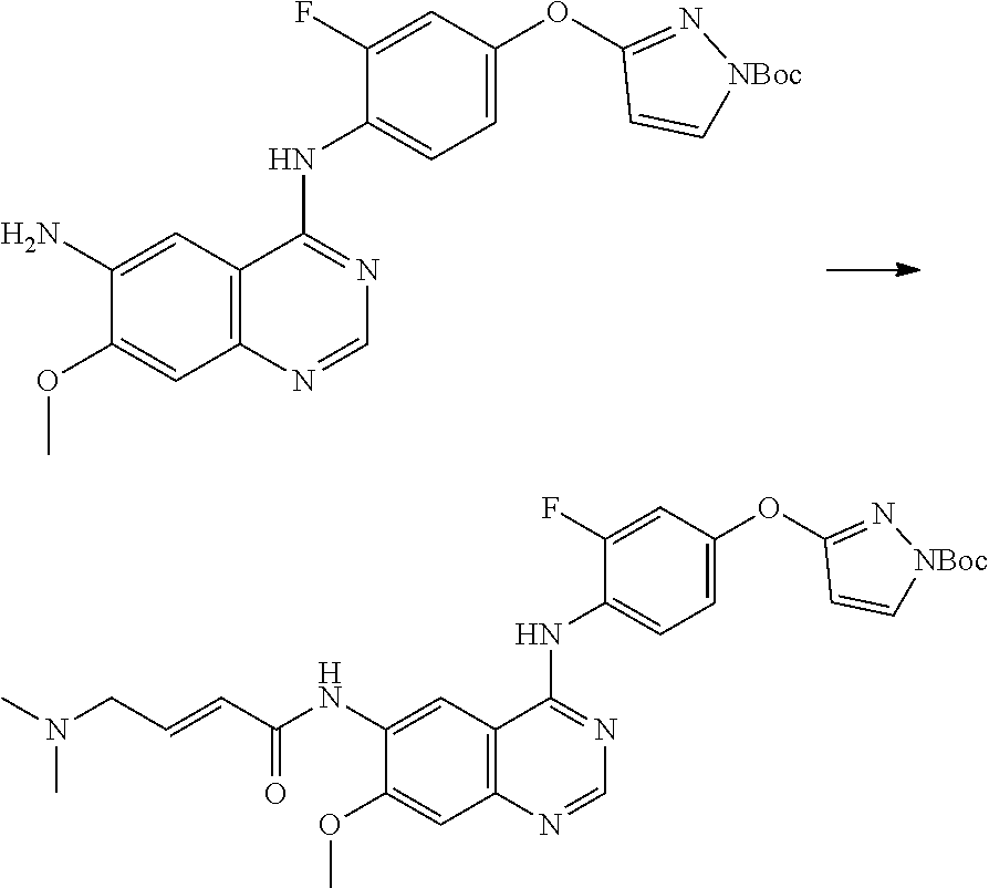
C1=C(OC2=N[NBoc]C=C2)C=C(F)C(NC2=NC=NC3=C2C=C(N)C(OC)=C3)=C1.C1=C(OC2=N[NBoc]C=C2)C=C(F)C(NC2=NC=NC3=C2C=C(NC(C=CCN(C)C)=O)C(OC)=C3)=C1
